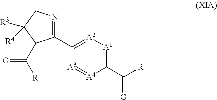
N1=C(C2=[A2][A1]=C(C([R])=[G])[A4]=[A3]2)C(C([R])=O)C([R3])([R4])C1
